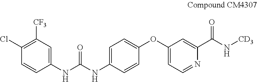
C1=CC(NC(NC2=CC=C(OC3=CC=NC(C(N[CD3])=O)=C3)C=C2)=O)=CC([CF3])=C1Cl
